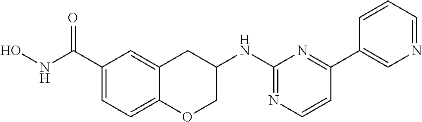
C1(C(NO)=O)=CC=C2C(=C1)CC(NC1=NC=CC(C3=CN=CC=C3)=N1)CO2
